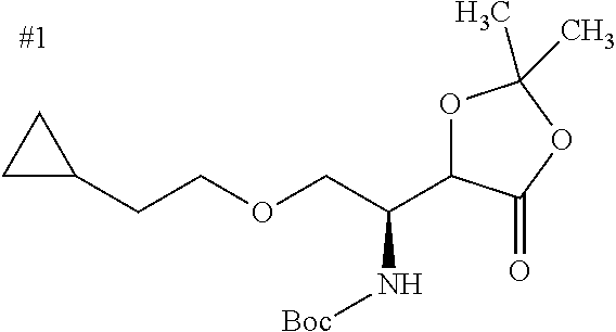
C(COCC(C1OC(C)(C)OC1=O)N[Boc])C1CC1
